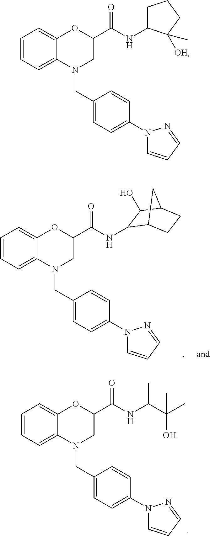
C1=CC=C2C(=C1)OC(C(NC1CCCC1([OH])C)=O)CN2CC1=CC=C(N2C=CC=N2)C=C1.C1=CC=C2C(=C1)OC(C(NC(C(C)(O)C)C)=O)CN2CC1=CC=C(N2C=CC=N2)C=C1.C1=CC=C2C(=C1)OC(C(NC1C3CCC(C1O)C3)=O)CN2CC1=CC=C(N2C=CC=N2)C=C1
